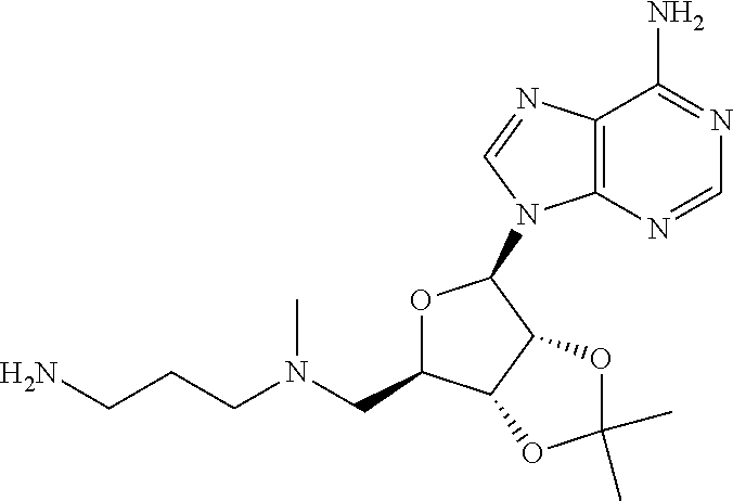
C1=NC2=C(C(N)=N1)N=CN2C1OC(CN(CCCN)C)C2C1OC(C)(C)O2
